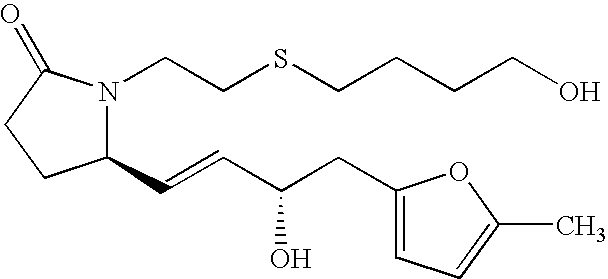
C1(C=CC(CC2=CC=C(C)O2)O)N(CCSCCCCO)C(=O)CC1
